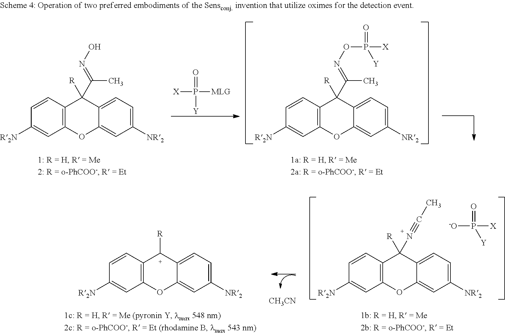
C12=C(C=CC([R2N])=C1)C([R])(C(C)=NO)C1=CC=C([NR2])C=C1O2.[X]P(=O)([MLG])[Y].C12=C(C=CC([R2N])=C1)C([R])(C(C)=NOP(=O)([X])[Y])C1=CC=C([NR2])C=C1O2.C12=C(C=CC([R2N])=C1)C([R])(N#CC)C1=CC=C([NR2])C=C1O2.[-O]P(=O)([X])[Y].[CH3CN].C12=C(C=CC([R2N])=C1)[C+]([R])C1=CC=C([NR2])C=C1O2
